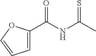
N(C(C)=S)C(C1=CC=CO1)=O
